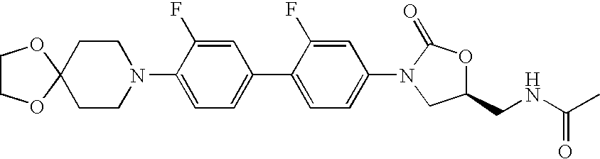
C1(N2C(=O)OC(CNC(C)=O)C2)=CC=C(C2=CC=C(N3CCC4(CC3)OCCO4)C(F)=C2)C(F)=C1
